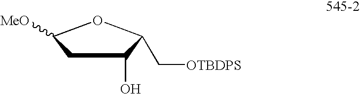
C1C(O)C(C[OTBDPS])OC1[MeO]
